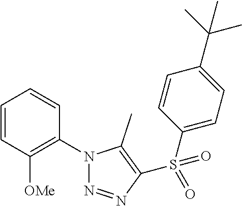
C1=CC([OMe])=C(N2N=NC(S(C3=CC=C(C(C)(C)C)C=C3)(=O)=O)=C2C)C=C1
